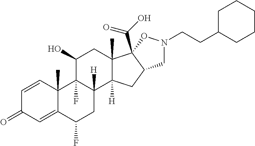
C1=CC2(C)C(=CC1=O)C(F)CC1([H])C2(F)C(O)CC2(C)C1([H])CC1C2(C(O)=O)ON(CCC2CCCCC2)C1
